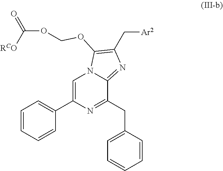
C1=C(C2=CC=CC=C2)N=C(CC2=CC=CC=C2)C2=NC(C[Ar2])=C(OCOC([RCO])=O)N12
